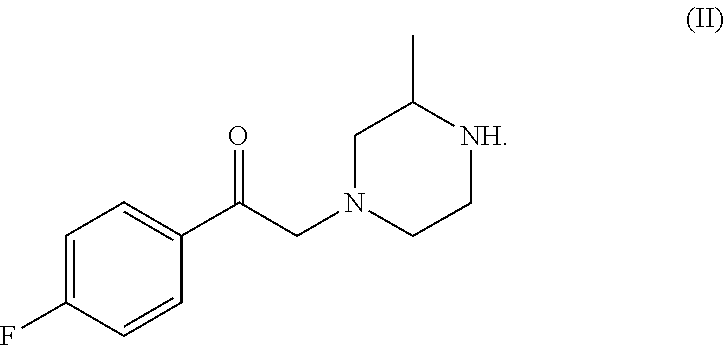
[NH]1C(C)CN(CC(C2=CC=C(F)C=C2)=O)CC1
